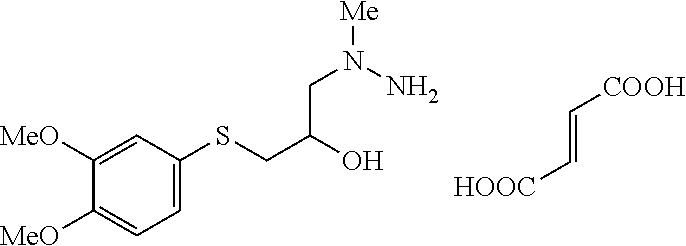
C(=C[HOOC])[COOH].C1=C(SCC(O)CN([Me])N)C=C([MeO])C([MeO])=C1
